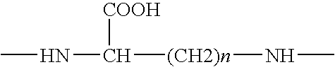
CNC([COOH])[(CH2)n]NC
